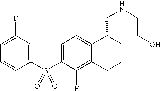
C1(S(C2=CC=C3C(=C2F)CCCC3CNCCO)(=O)=O)=CC(F)=CC=C1
